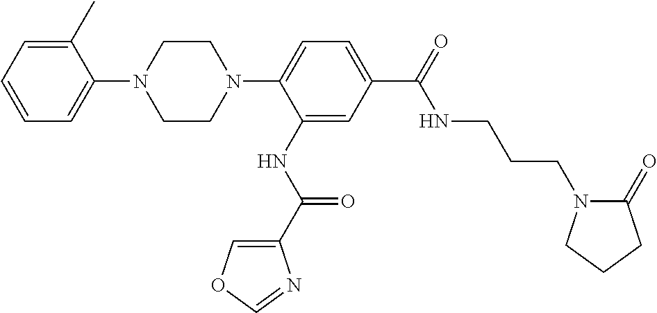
C1CN(C2=CC=C(C(=O)NCCCN3C(=O)CCC3)C=C2NC(C2=COC=N2)=O)CCN1C1=CC=CC=C1C
